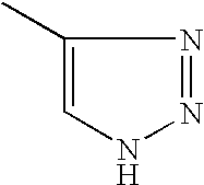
C1(C)=CNN=N1
